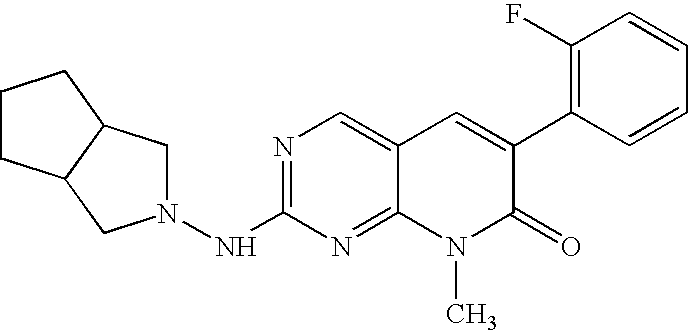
N1=C(NN2CC3C(C2)CCC3)N=C2C(=C1)C=C(C1=C(F)C=CC=C1)C(=O)N2C
